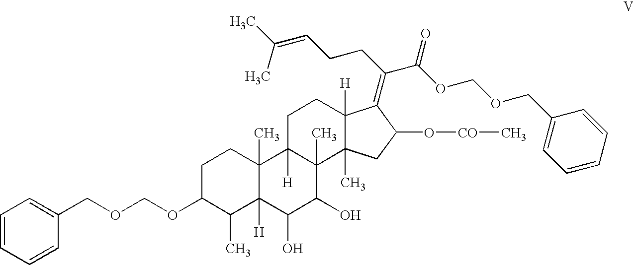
C1C(OCOCC2=CC=CC=C2)C(C)C2([H])C(C)(C1)C1([H])C(C)(C(O)C2O)C2(C)C([H])(CC1)C(=C(CCC=C(C)C)C(OCOCC1=CC=CC=C1)=O)C(O[CO]C)C2
